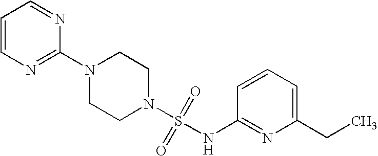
N1(C2=NC=CC=N2)CCN(S(=O)(=O)NC2=NC(CC)=CC=C2)CC1
